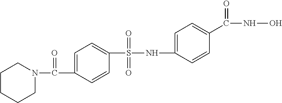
C1(S(=O)(=O)NC2=CC=C(C(NO)=O)C=C2)=CC=C(C(=O)N2CCCCC2)C=C1
